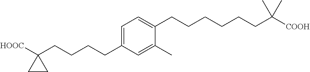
C1=C(CCCCC2([HOOC])CC2)C=C(C)C(CCCCCCC([COOH])(C)C)=C1
